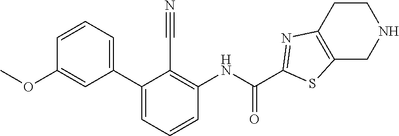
O(C1=CC(C2=CC=CC(NC(=O)C3=NC4=C(CNCC4)S3)=C2C#N)=CC=C1)C
